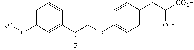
C1=C(OC)C=C(C(COC2=CC=C(CC([CO2H])[OEt])C=C2)F)C=C1
